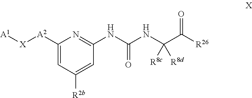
C1([A2][X][A1])=CC([R2b])=CC(NC(NC([R8c])([R8d])C([R26])=O)=O)=N1
